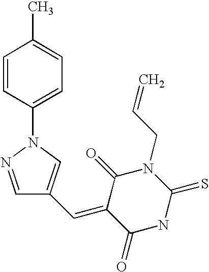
C1=CC(N2N=CC(C=C3C(=O)NC(=S)N(CC=C)C3=O)=C2)=CC=C1C
